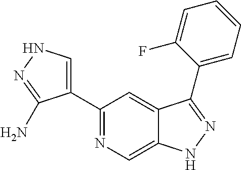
C1(C2=NC=C3C(=C2)C(C2=CC=CC=C2F)=NN3)=CNN=C1N
